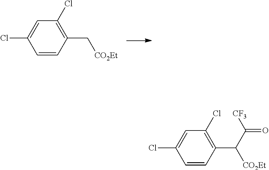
ClC1=CC(Cl)=C(C[CO2Et])C=C1.ClC1=CC(Cl)=C(C([CO2Et])C(=O)[CF3])C=C1
